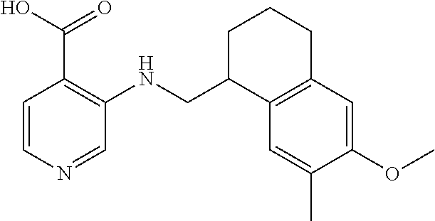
C1=CN=CC(NCC2C3=C(CCC2)C=C(OC)C(C)=C3)=C1C(O)=O
